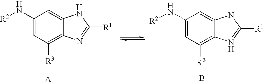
C1(N[R2])=CC([R3])=C2C(=C1)NC([R1])=N2.C1(N[R2])=CC([R3])=C2C(=C1)NC([R1])=N2.B
